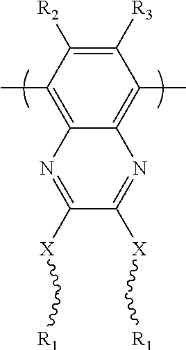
C1([R2])=C([R3])C(C)=C2C(=C1C)N=C([X]C[R1])C([X]C[R1])=N2
